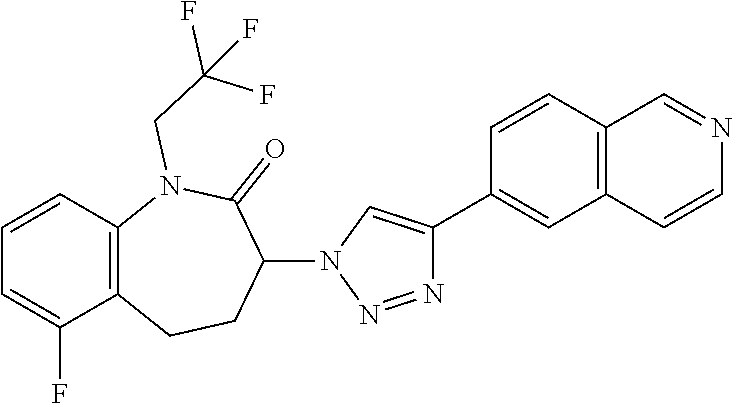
C1=CC2=C(C(F)=C1)CCC(N1C=C(C3=CC4=C(C=C3)C=NC=C4)N=N1)C(=O)N2CC(F)(F)F
